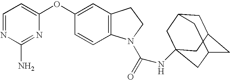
C1=NC(N)=NC(OC2=CC3=C(C=C2)N(C(=O)NC24CC5CC(CC(C2)C5)C4)CC3)=C1
